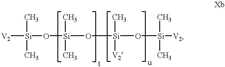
C[Si]([V2])(O[Si](O[Si](O[Si]([V2])(C)C)(C)[V2])(C)C)C
